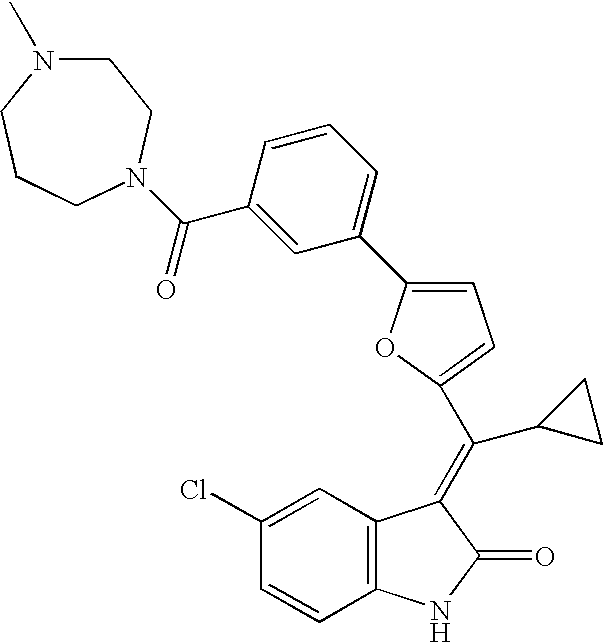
C12=C(NC(=O)C1=C(C1=CC=C(C3=CC=CC(C(=O)N4CCCN(C)CC4)=C3)O1)C1CC1)C=CC(Cl)=C2
